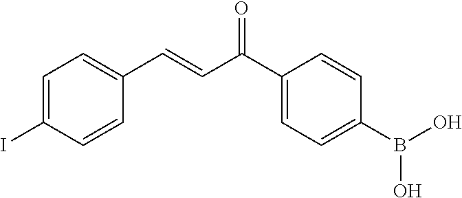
C1=C(I)C=CC(C=CC(C2=CC=C(B(O)O)C=C2)=O)=C1
